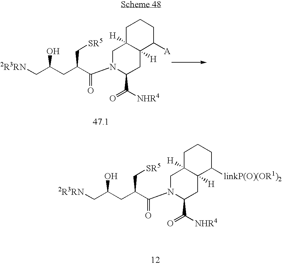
N1(C(C(CC(C[2R3RN])O)C[SR5])=O)C(C(=O)[NHR4])CC2([H])C([H])(C1)CCCC2[linkP(O)(OR1)2].N1(C(C(CC(C[2R3RN])O)C[SR5])=O)C(C(=O)[NHR4])CC2([H])C([H])(C1)CCCC2[A]
